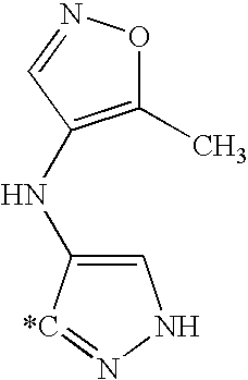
C1=C(NC2=C(C)ON=C2)[*C]=NN1
